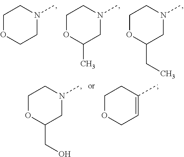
C1OCCN(C)C1.C1OC(C)CN(C)C1.C1OC(CC)CN(C)C1.C1OC(CO)CN(C)C1.C1OCC=C(C)C1
